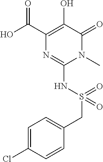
N1(C)C(=O)C(O)=C(C(O)=O)N=C1NS(CC1=CC=C(Cl)C=C1)(=O)=O
